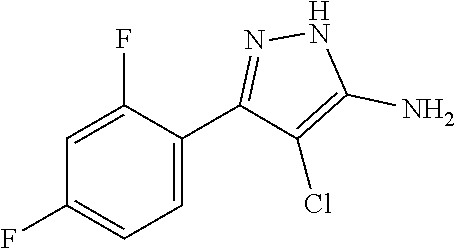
C1=C(F)C(C2=NNC(N)=C2Cl)=CC=C1F
